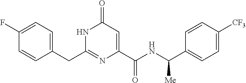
N1C(CC2=CC=C(F)C=C2)=NC(C(NC(C2=CC=C([CF3])C=C2)[Me])=O)=CC1=O
